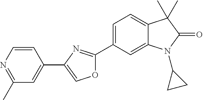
C1(C)=NC=CC(C2=COC(C3=CC=C4C(=C3)N(C3CC3)C(=O)C4(C)C)=N2)=C1
